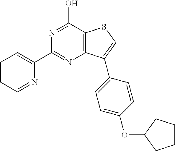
C1(C2=NC3=C(C(O)=N2)SC=C3C2=CC=C(OC3CCCC3)C=C2)=CC=CC=N1
